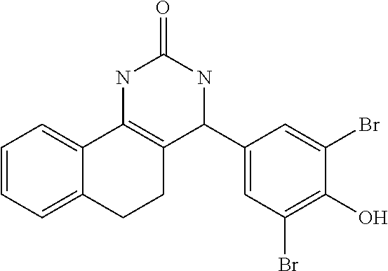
C1=CC=C2C(=C1)C1=C(CC2)C(C2=CC(Br)=C(O)C(Br)=C2)NC(=O)N1
